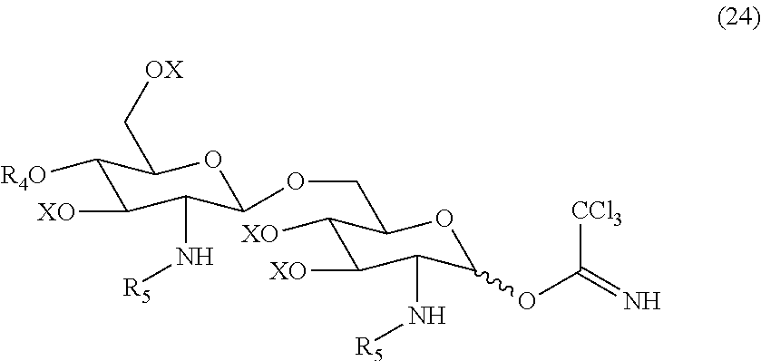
C1([R4O])C([XO])C(N[R5])C(OCC2C([XO])C([XO])C(N[R5])C(OC(=N)[CCl3])O2)OC1C[OX]
